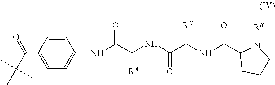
C1(C(C(C)(C)C)=O)=CC=C(NC(C([RA])NC(=O)C(NC(C2CCCN2[RE])=O)[RB])=O)C=C1
